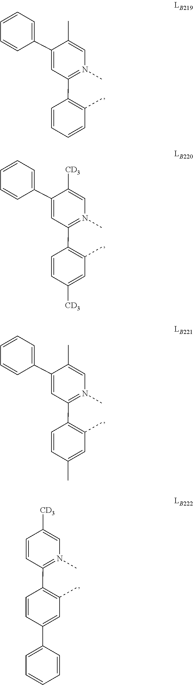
C1(C)=CN(C)=C(C2=C(C)C=CC=C2)C=C1C1=CC=CC=C1.C1([CD3])=CN(C)=C(C2=C(C)C=C([CD3])C=C2)C=C1C1=CC=CC=C1.C1(C)=CN(C)=C(C2=C(C)C=C(C)C=C2)C=C1C1=CC=CC=C1.C1([CD3])=CN(C)=C(C2=C(C)C=C(C3=CC=CC=C3)C=C2)C=C1
